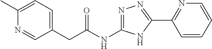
C1(CC(NC2=NN=C(C3=NC=CC=C3)N2)=O)=CC=C(C)N=C1
